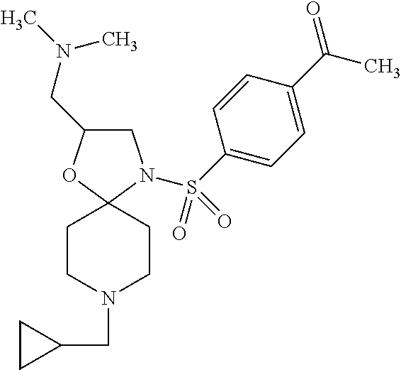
C1C(CN(C)C)OC2(N1S(=O)(=O)C1=CC=C(C(=O)C)C=C1)CCN(CC1CC1)CC2
